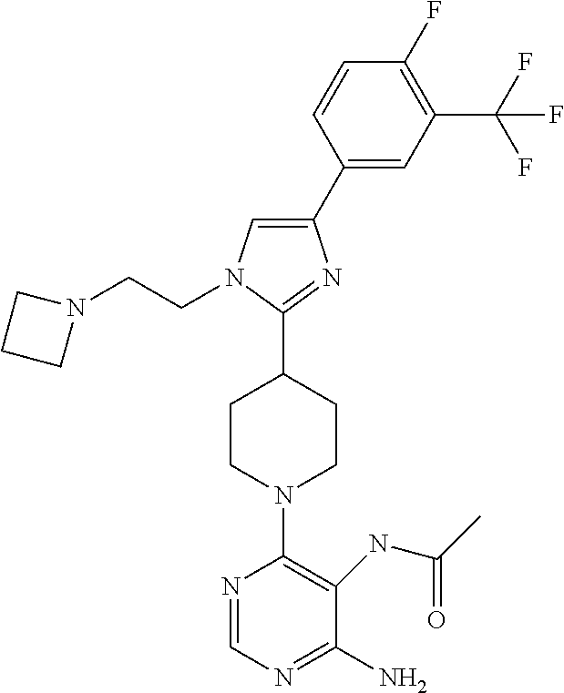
C1(C2CCN(C3=C(NC(C)=O)C(N)=NC=N3)CC2)=NC(C2=CC(C(F)(F)F)=C(F)C=C2)=CN1CCN1CCC1
